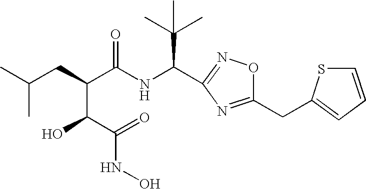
CC(CC(C(NC(C(C)(C)C)C1=NOC(CC2=CC=CS2)=N1)=O)C(O)C(=O)NO)C
